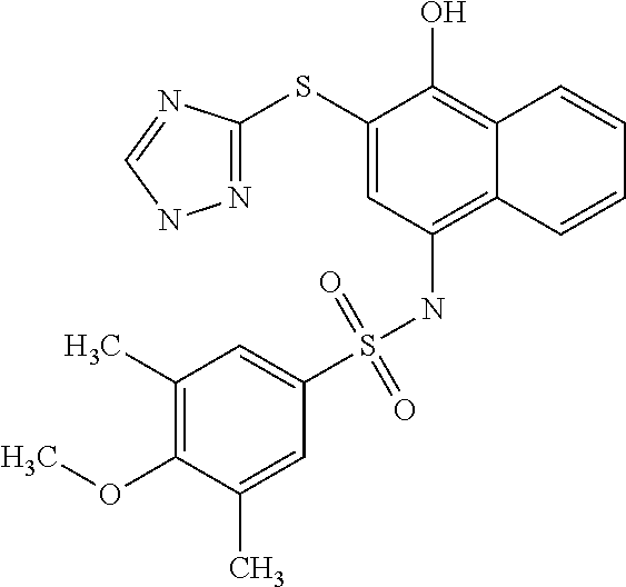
N1=C(SC2=CC(NS(=O)(=O)C3=CC(C)=C(OC)C(C)=C3)=C3C(=C2O)C=CC=C3)N=CN1
